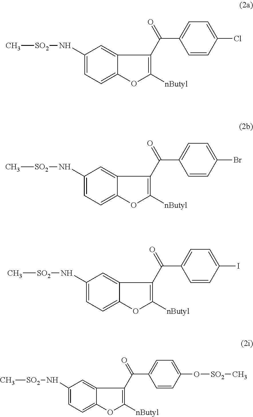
C[SO2]NC1=CC=C2C(=C1)C(C(=O)C1=CC=C(Cl)C=C1)=C([nButyl])O2.C[SO2]NC1=CC=C2C(=C1)C(C(=O)C1=CC=C(Br)C=C1)=C([nButyl])O2.C[SO2]NC1=CC=C2C(=C1)C(C(=O)C1=CC=C(I)C=C1)=C([nButyl])O2.C[SO2]NC1=CC=C2C(=C1)C(C(=O)C1=CC=C(O[SO2]C)C=C1)=C([nButyl])O2
